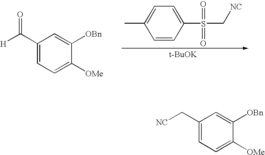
C1(C([H])=O)=CC=C([OMe])C([OBn])=C1.C1(C)=CC=C(S(=O)(=O)C[NC])C=C1.[t-BuOK].C1(C[NC])=CC=C([OMe])C([OBn])=C1
